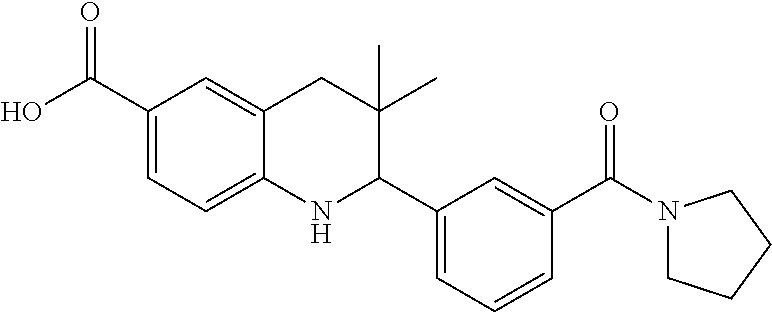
C1(C(O)=O)=CC=C2C(=C1)CC(C)(C)C(C1=CC=CC(C(N3CCCC3)=O)=C1)N2
